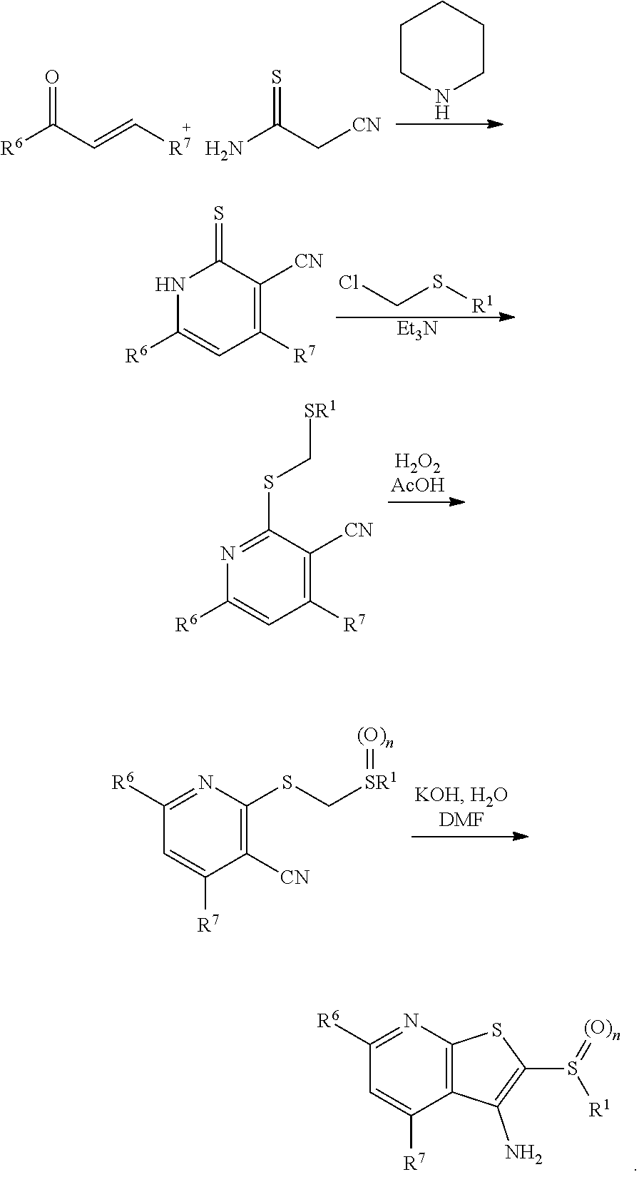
C1CNCCC1.[R6]C(C=C[R7])=O.NC(C[CN])=S.ClCS[R1].C1([R6])=CC([R7])=C([CN])C(=S)N1.[Et3N].C1([R6])=CC([R7])=C([CN])C(SC[SR1])=N1.C1=C([R7])C([CN])=C(SC[SR1]=[(O)n])N=C1[R6].C1=C([R7])C2=C(N=C1[R6])SC(S([R1])=[(O)n])=C2N
